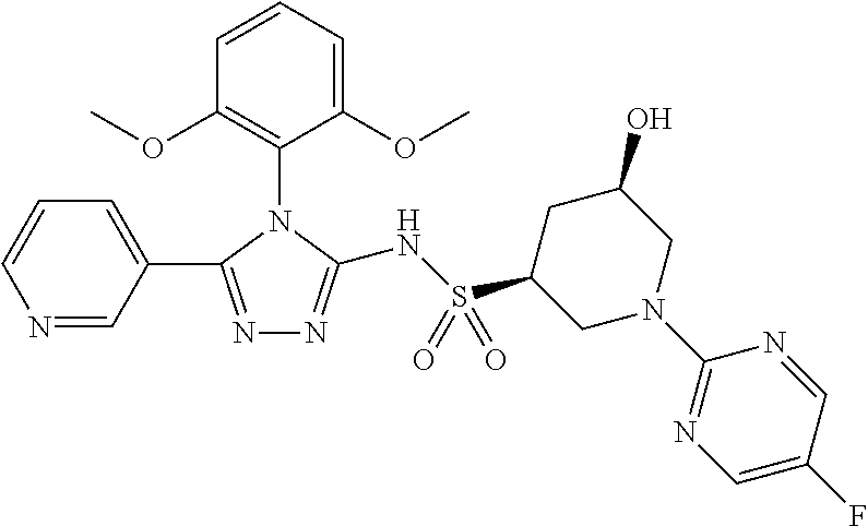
C1=CC(OC)=C(N2C(NS(C3CN(C4=NC=C(F)C=N4)CC(O)C3)(=O)=O)=NN=C2C2=CC=CN=C2)C(OC)=C1
